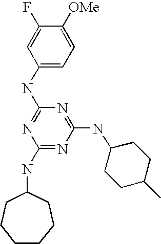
C1(NC2CCCCCC2)=NC(NC2CCC(C)CC2)=NC(NC2=CC=C([OMe])C(F)=C2)=N1
